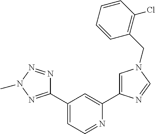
C1(C2=NN(C)N=N2)=CC=NC(C2=CN(CC3=C(Cl)C=CC=C3)C=N2)=C1
